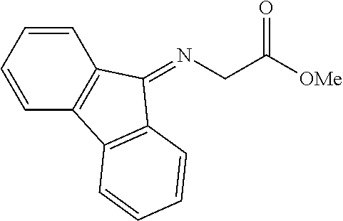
C1=CC2=C(C=C1)C(=NCC([OMe])=O)C1=C2C=CC=C1
